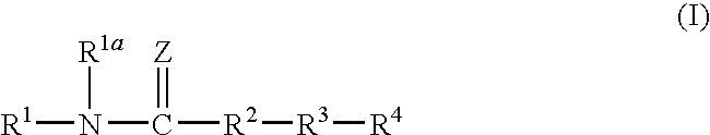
[R1]N(C([R2][R3][R4])=[Z])[R1a]
